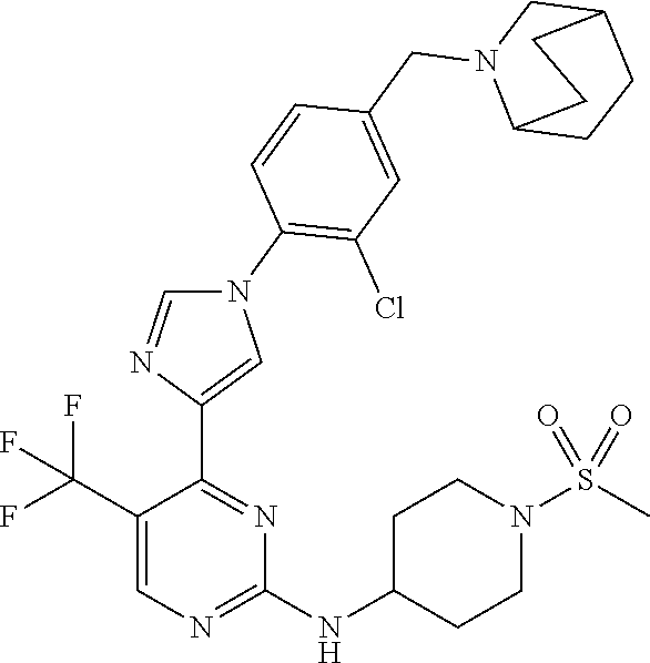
C1(NC2CCN(S(C)(=O)=O)CC2)=NC=C(C(F)(F)F)C(C2=CN(C3=C(Cl)C=C(CN4C5CCC(C4)CC5)C=C3)C=N2)=N1
